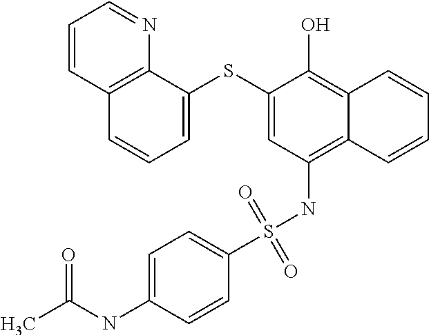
C1=C(SC2=CC(NS(C3=CC=C(NC(=O)C)C=C3)(=O)=O)=C3C(=C2O)C=CC=C3)C2=C(C=C1)C=CC=N2
